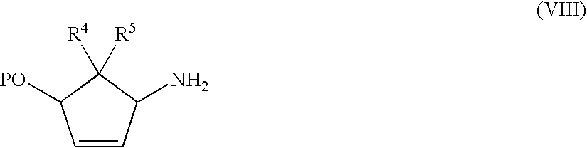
C1=CC(N)C([R4])([R5])C1[PO]
